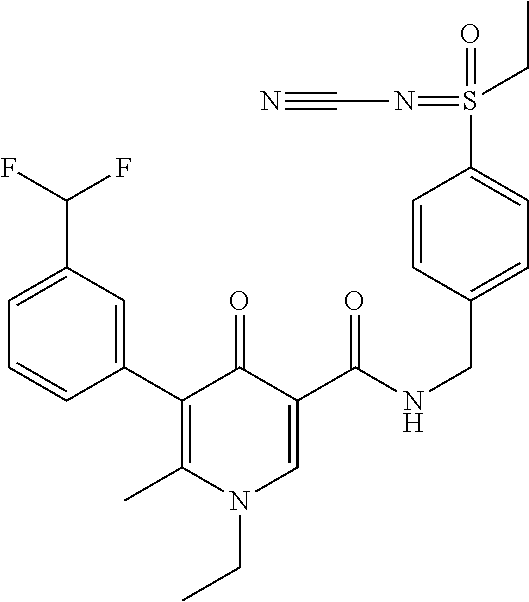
C1(C2=C(C)N(CC)C=C(C(=O)NCC3=CC=C(S(=O)(CC)=NC#N)C=C3)C2=O)=CC(C(F)F)=CC=C1
